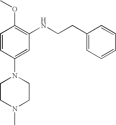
C1=CC(N2CCN(C)CC2)=CC(NCCC2=CC=CC=C2)=C1OC
